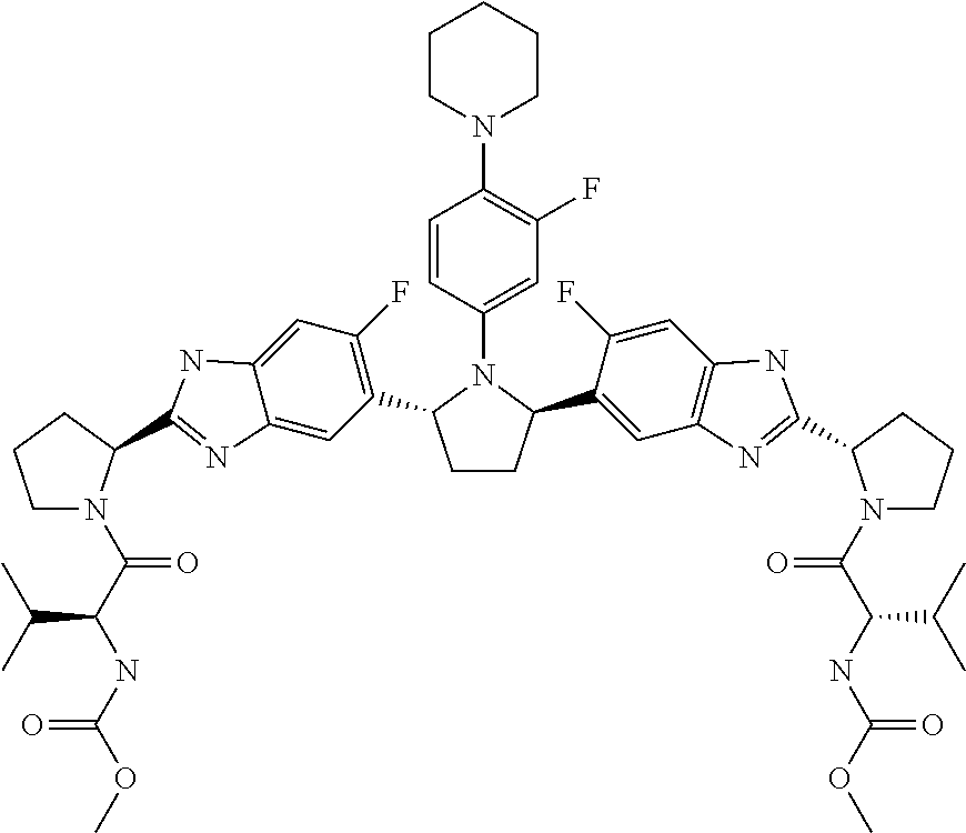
C1CC(C2=CC3=C(C=C2F)NC(C2CCCN2C(C(NC(OC)=O)C(C)C)=O)=N3)N(C2=CC(F)=C(N3CCCCC3)C=C2)C1C1=C(F)C=C2C(=C1)N=C(C1N(C(C(NC(OC)=O)C(C)C)=O)CCC1)N2
